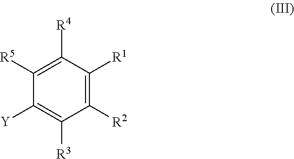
C1([R5])=C([R4])C([R1])=C([R2])C([R3])=C1[Y]
